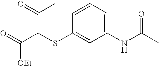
C1(SC(C(=O)[OEt])C(=O)C)=CC(NC(C)=O)=CC=C1
